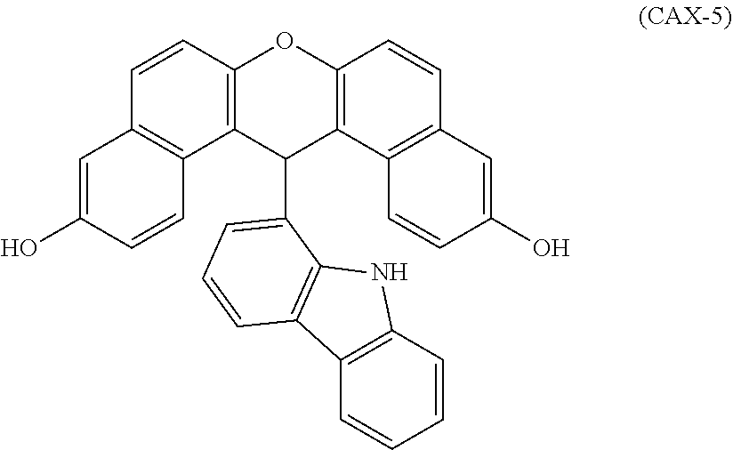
C1=C(O)C=CC2=C1C=CC1=C2C(C2=CC=CC3=C2NC2=C3C=CC=C2)C2=C(O1)C=CC1=C2C=CC(O)=C1
